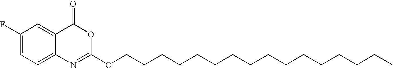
C1(F)=CC=C2C(=C1)C(=O)OC(OCCCCCCCCCCCCCCCC)=N2
